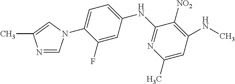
N1=CN(C2=CC=C(NC3=NC(C)=CC(NC)=C3[NO2])C=C2F)C=C1C
